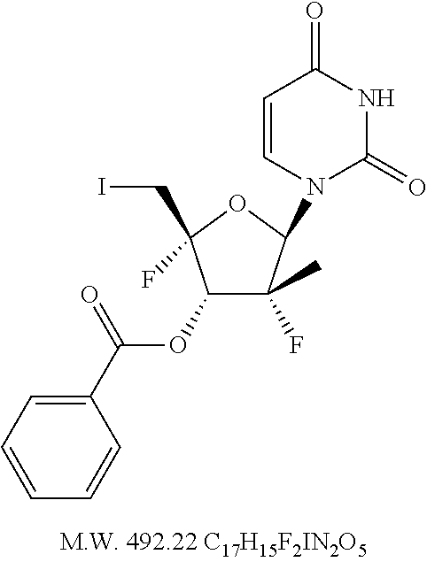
C1=CN(C2C(F)(C)C(OC(C3=CC=CC=C3)=O)C(CI)(F)O2)C(=O)NC1=O
